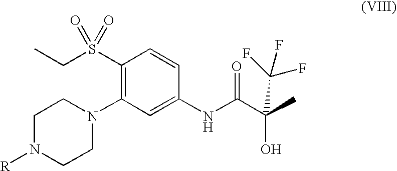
N1(C2=C(S(CC)(=O)=O)C=CC(NC(C(C)(O)C(F)(F)F)=O)=C2)CCN([R])CC1
